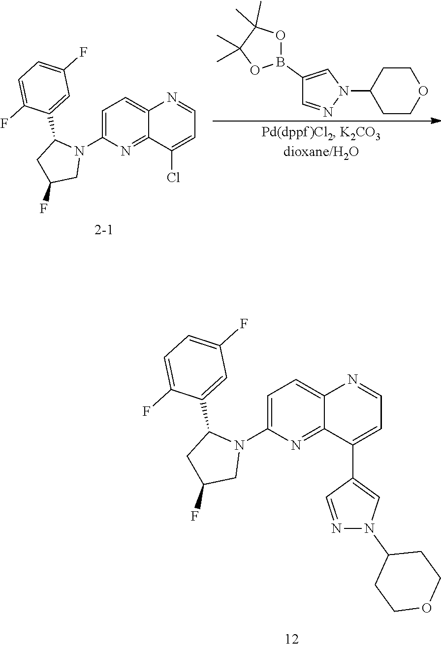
N1=CC(C2=CC=NC3=CC=C(N4C(C5=CC(F)=CC=C5F)CC(F)C4)N=C23)=CN1C1CCOCC1.C1=C(F)C=C(C2CC(F)CN2C2=CC=C3N=CC=C(Cl)C3=N2)C(F)=C1.[2-1].C1=NN(C2CCOCC2)C=C1B1OC(C)(C)C(C)(C)O1
